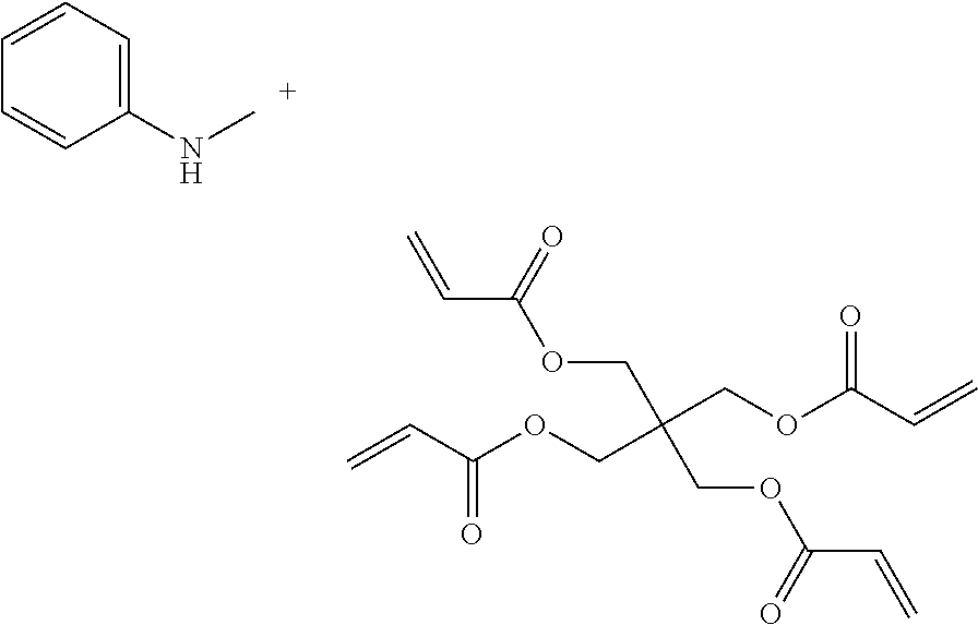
C1(NC)=CC=CC=C1.C=CC(OCC(COC(C=C)=O)(COC(C=C)=O)COC(C=C)=O)=O
